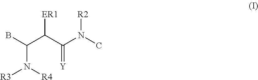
BC(C(C(N(C)[R2])=[Y])[ER1])N([R3])[R4]
